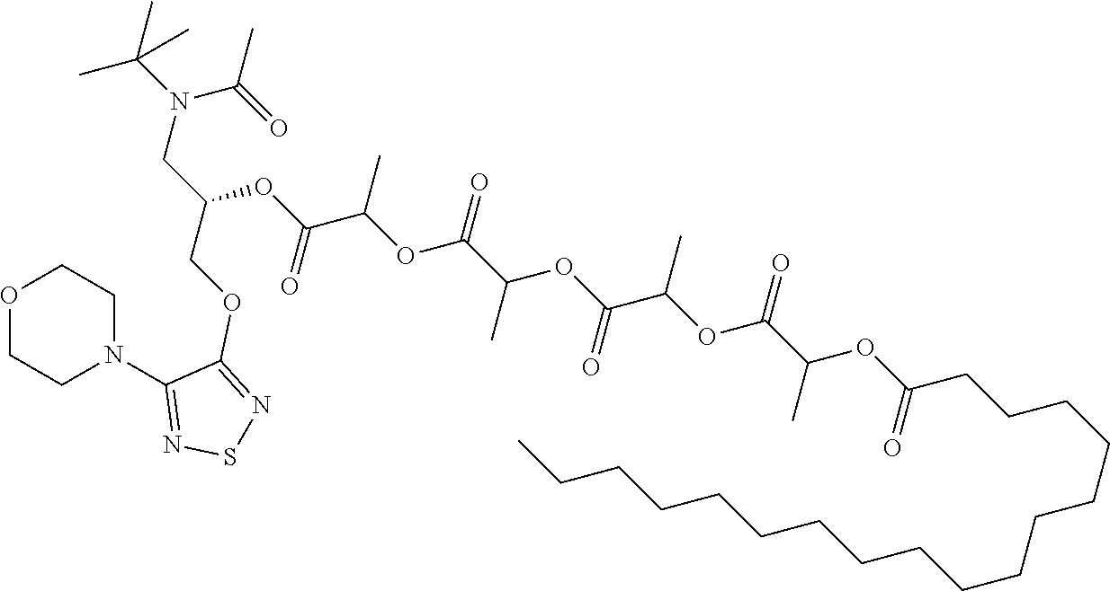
O1CCN(C2=NSN=C2OCC(CN(C(C)(C)C)C(=O)C)OC(C(OC(C(OC(C(OC(C(OC(CCCCCCCCCCCCCCCCC)=O)C)=O)C)=O)C)=O)C)=O)CC1
